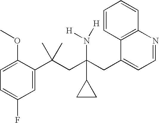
C1=C(C(CC(CC2=CC=NC3=C2C=CC=C3)(N([H])[H])C2CC2)(C)C)C(OC)=CC=C1F
